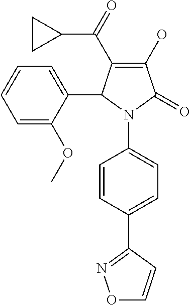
C1(C(=O)C2CC2)=C(O)C(=O)N(C2=CC=C(C3=NOC=C3)C=C2)C1C1=CC=CC=C1OC
